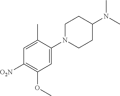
C1=C(N2CCC(N(C)C)CC2)C(C)=CC([O2N])=C1OC
